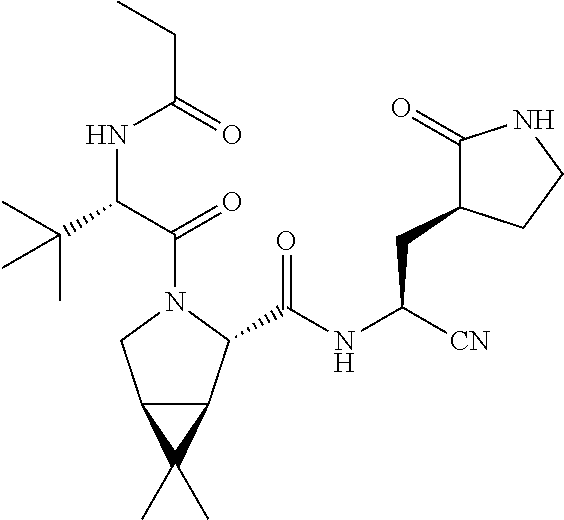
C(NC([CN])CC1C(=O)NCC1)(=O)C1C2C(CN1C(C(C(C)(C)C)NC(CC)=O)=O)C2(C)C
